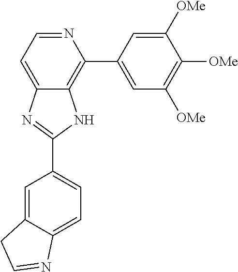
C12=CC=NC(C3=CC([OMe])=C([OMe])C([OMe])=C3)=C1NC(C1=CC=C3C(=C1)CC=N3)=N2
